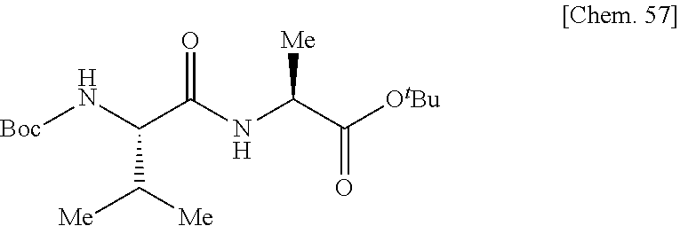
[Boc]NC(C([Me])[Me])C(NC(C(=O)[OtBu])[Me])=O
